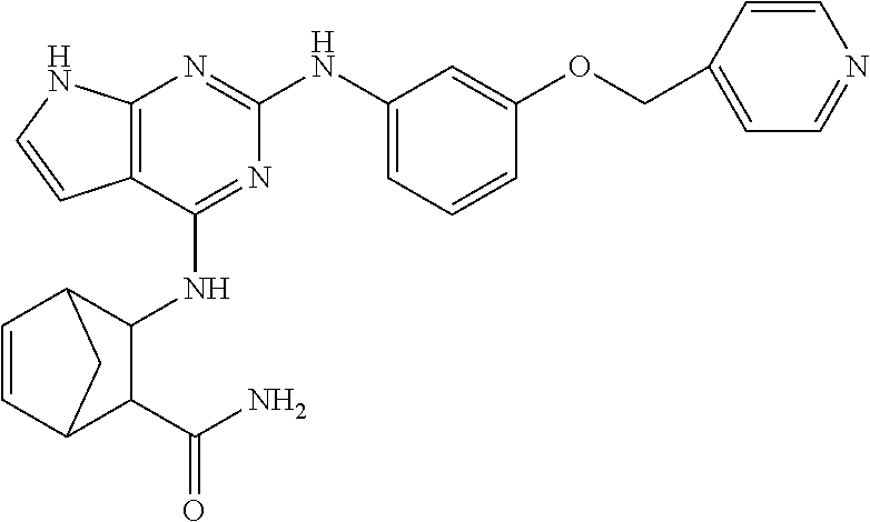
C12=C(C(NC3C4C=CC(C3C(N)=O)C4)=NC(NC3=CC=CC(OCC4=CC=NC=C4)=C3)=N1)C=CN2
